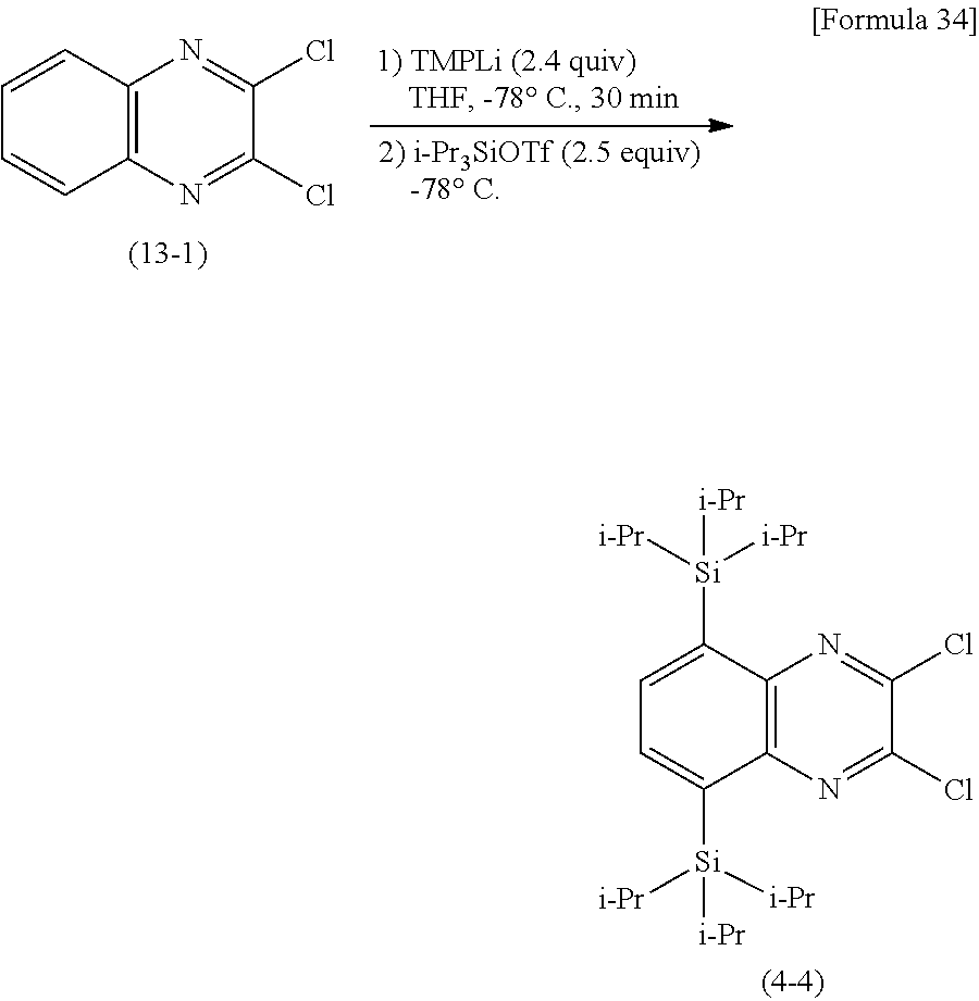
C1=CC2=C(C=C1)N=C(Cl)C(Cl)=N2.C1=C([Si]([i-Pr])([i-Pr])[i-Pr])C2=C(C([Si]([i-Pr])([i-Pr])[i-Pr])=C1)N=C(Cl)C(Cl)=N2
